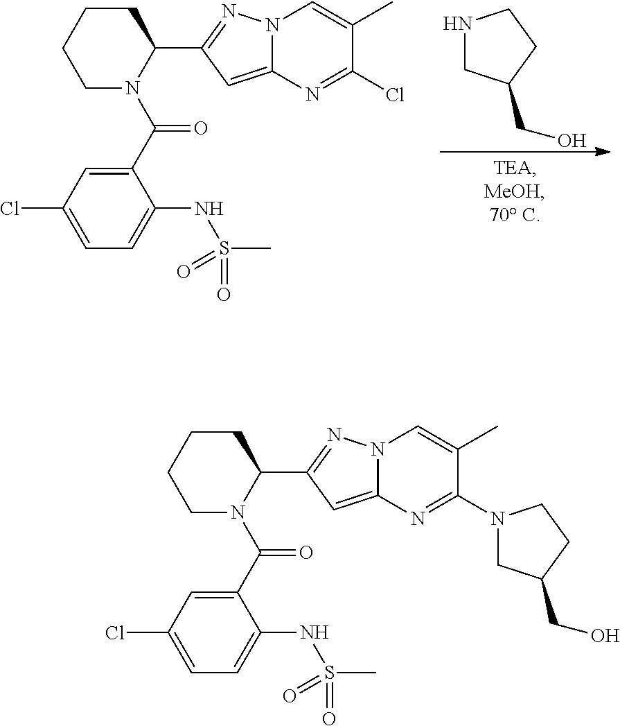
N1CC(CO)CC1.C1CCCN(C(C2=CC(Cl)=CC=C2NS(C)(=O)=O)=O)C1C1=NN2C(=C1)N=C(Cl)C(C)=C2.C1CCCN(C(C2=CC(Cl)=CC=C2NS(C)(=O)=O)=O)C1C1=NN2C(=C1)N=C(N1CC(CO)CC1)C(C)=C2
